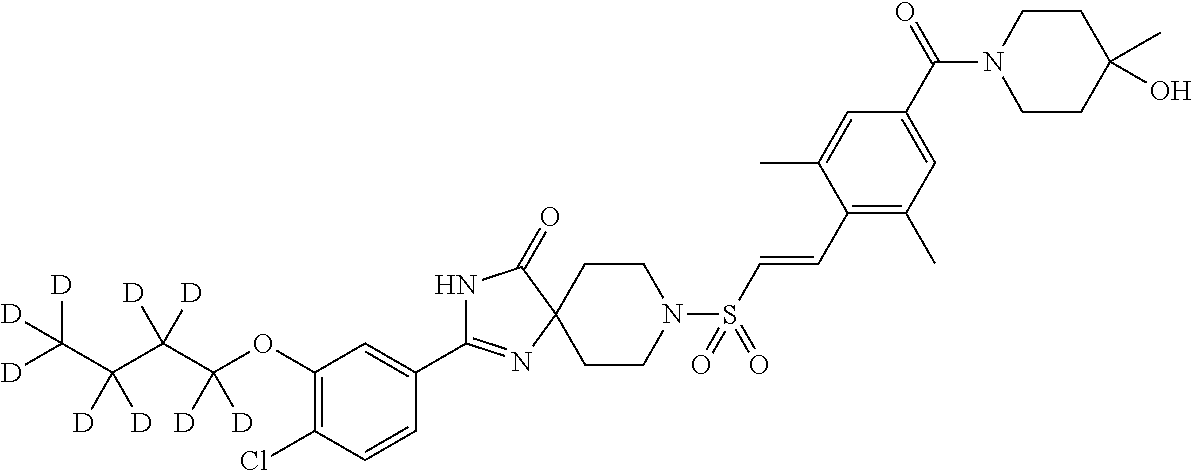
N1C(C2=CC(OC(C(C(C([D])([D])[D])([D])[D])([D])[D])([D])[D])=C(Cl)C=C2)=NC2(C1=O)CCN(S(C=CC1=C(C)C=C(C(N3CCC(C)(O)CC3)=O)C=C1C)(=O)=O)CC2
